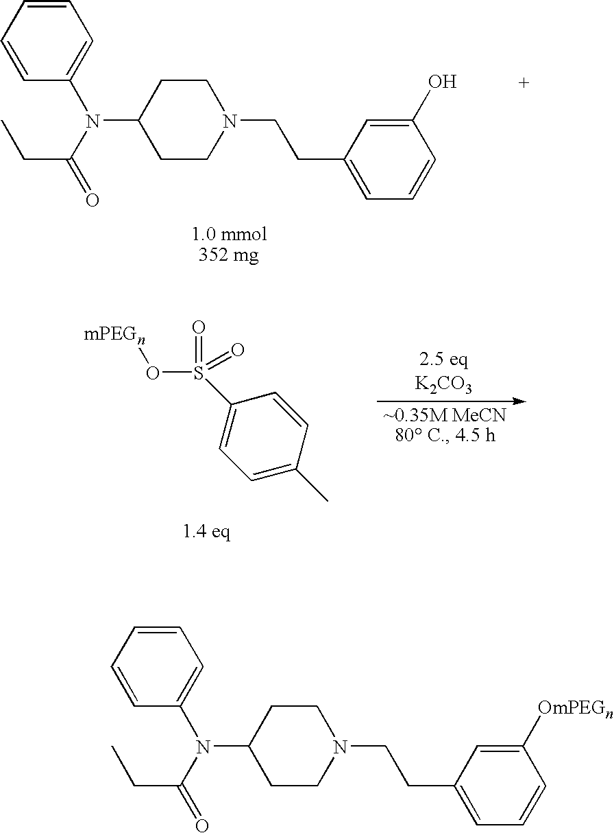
C1=CC=CC(N(C(=O)CC)C2CCN(CCC3=CC=CC([OmPEGn])=C3)CC2)=C1.C1=CC=CC(N(C(=O)CC)C2CCN(CCC3=CC=CC(O)=C3)CC2)=C1.C1=C(C)C=CC(S(O[mPEGn])(=O)=O)=C1
